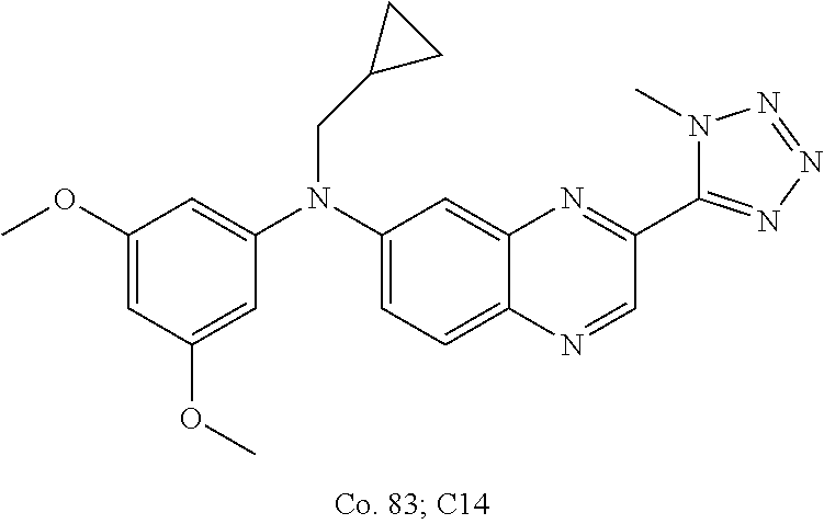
C1(OC)=CC(OC)=CC(N(C2=CC=C3C(=C2)N=C(C2=NN=NN2C)C=N3)CC2CC2)=C1
